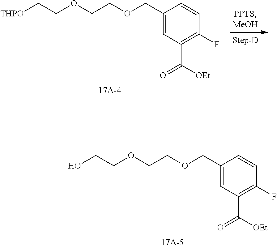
C1(COCCOCCO)=CC(C(=O)[OEt])=C(F)C=C1.C1(COCCOCC[THPO])=CC(C(=O)[OEt])=C(F)C=C1
